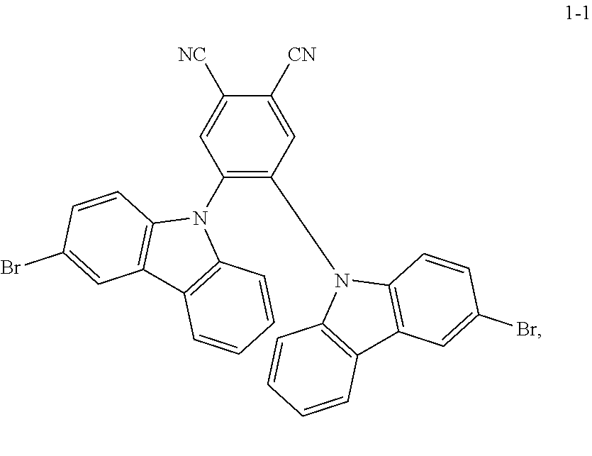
C1(N2C3=C(C4=C2C=CC=C4)C=C(Br)C=C3)=C(N2C3=C(C4=C2C=CC(Br)=C4)C=CC=C3)C=C([CN])C([NC])=C1
